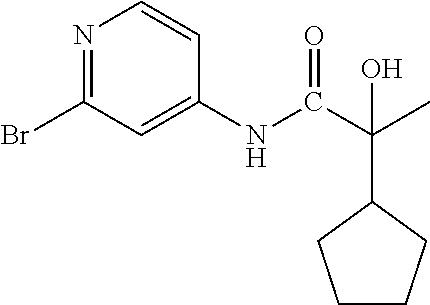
N1=C(Br)C=C(NC(C(C)(C2CCCC2)O)=O)C=C1
